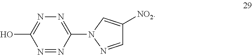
N1=C(O)N=NC(N2N=CC([NO2])=C2)=N1
